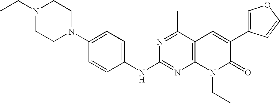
C1(NC2=NC3=C(C(C)=N2)C=C(C2=COC=C2)C(=O)N3CC)=CC=C(N2CCN(CC)CC2)C=C1
